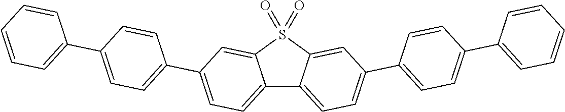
C12=CC=C(C3=CC=C(C4=CC=CC=C4)C=C3)C=C1S(=O)(=O)C1=CC(C3=CC=C(C4=CC=CC=C4)C=C3)=CC=C21
